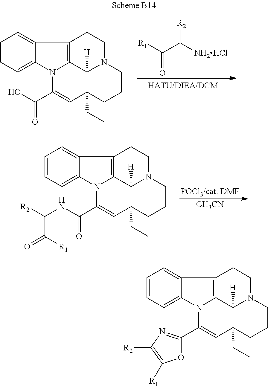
[R2]C(C(=O)[R1])[NH2HCl].C1=CC=C2C(=C1)C1=C3N2C(C(O)=O)=CC2(CC)C3([H])N(CC1)CCC2.[CH3CN].[POCl3/cat. DMF].C1=CC=C2C(=C1)C1=C3N2C(C(NC(C([R1])=O)[R2])=O)=CC2(CC)C3([H])N(CC1)CCC2.C1=CC=C2C(=C1)C1=C3N2C(C2=NC([R2])=C([R1])O2)=CC2(CC)C3([H])N(CC1)CCC2
